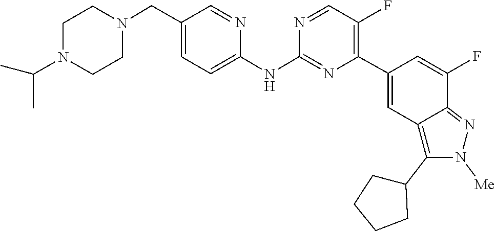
C1CN(C(C)C)CCN1CC1=CC=C(NC2=NC(C3=CC4=C(C5CCCC5)N([Me])N=C4C(F)=C3)=C(F)C=N2)N=C1
